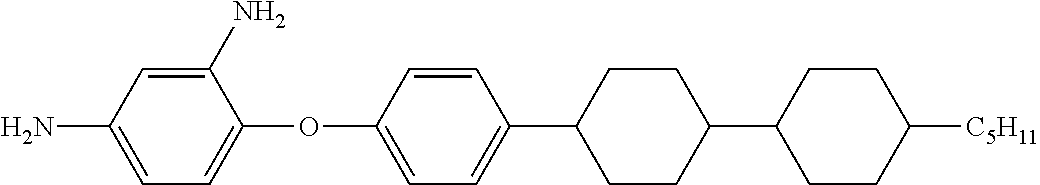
C1(N)=CC=C(OC2=CC=C(C3CCC(C4CCC([C5H11])CC4)CC3)C=C2)C(N)=C1
